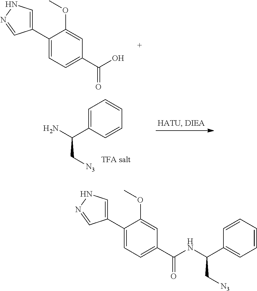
C1(C2=CC=C(C(=O)O)C=C2OC)=CNN=C1.NC(C[N3])C1=CC=CC=C1.C1(C2=CC=C(C(=O)NC(C[N3])C3=CC=CC=C3)C=C2OC)=CNN=C1
